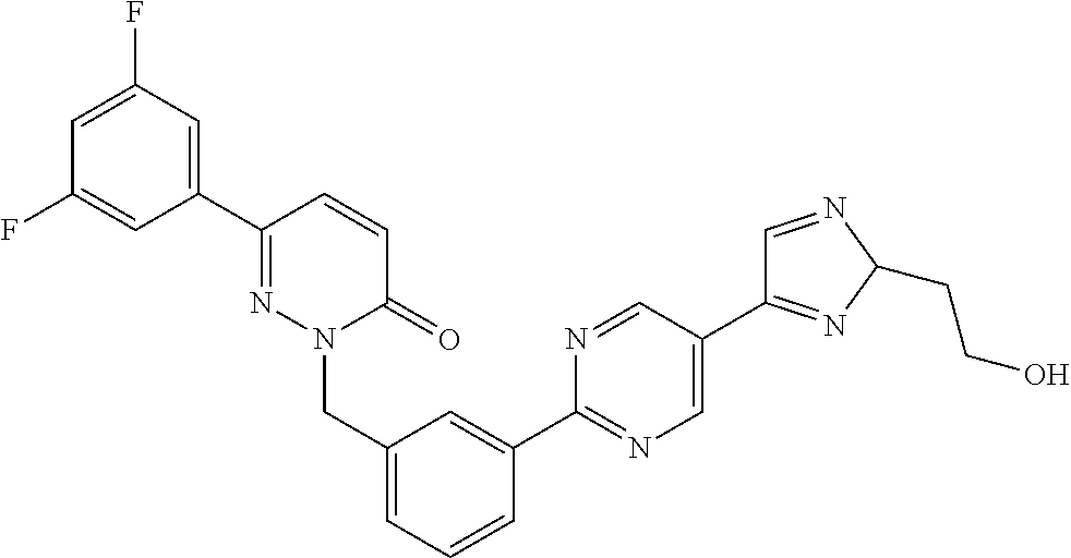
C1=C(F)C=C(C2=NN(CC3=CC=CC(C4=NC=C(C5=NC(CCO)N=C5)C=N4)=C3)C(=O)C=C2)C=C1F
